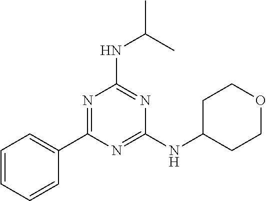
N(C(C)C)C1=NC(NC2CCOCC2)=NC(C2=CC=CC=C2)=N1
